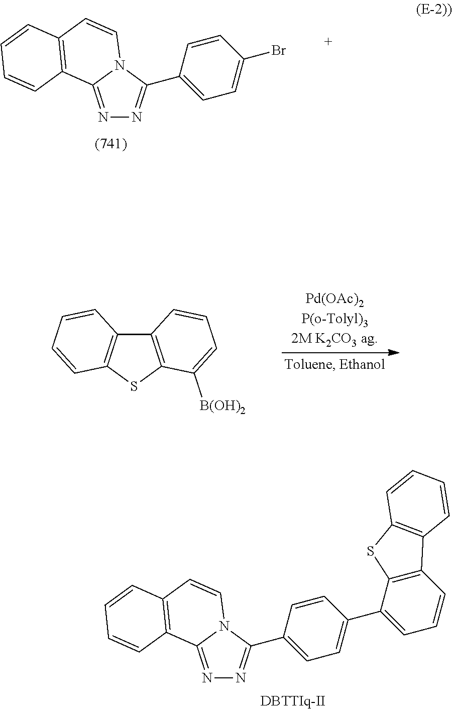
N1=C2N(C(C3=CC=C(Br)C=C3)=N1)C=CC1=C2C=CC=C1.C12=C(SC3=C1C=CC=C3)C([B(OH)2])=CC=C2.[DBTTIq-II].N1=C2N(C(C3=CC=C(C4=CC=CC5=C4SC4=C5C=CC=C4)C=C3)=N1)C=CC1=C2C=CC=C1
